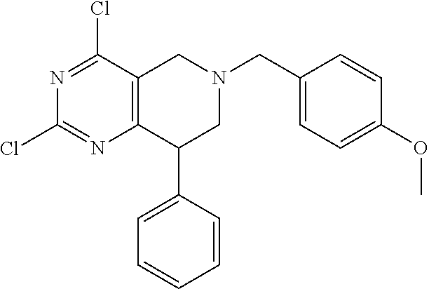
C1=CC=CC=C1C1CN(CC2=CC=C(OC)C=C2)CC2=C1N=C(Cl)N=C2Cl
